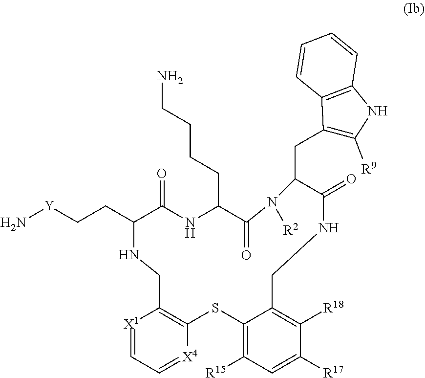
C1(CC[Y]N)C(=O)NC(CCCCN)C(=O)N([R2])C(CC2=C([R9])NC3=C2C=CC=C3)C(=O)NCC2=C([R18])C([R17])=CC([R15])=C2SC2=C([X1]=CC=[X4]2)CN1
